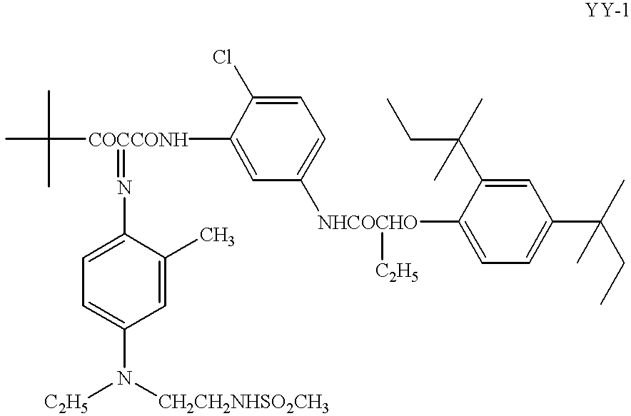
CC(C)(C)[COCCONH](C1=CC([NHCOCHO](C2=CC=C(C(CC)(C)C)C=C2C(CC)(C)C)[C2H5])=CC=C1Cl)=NC1=CC=C(N([C2H5])[CH2CH2NHSO2CH3])C=C1C
